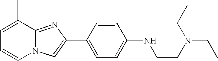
C1=C(C)C2=NC(C3=CC=C(NCCN(CC)CC)C=C3)=CN2C=C1
